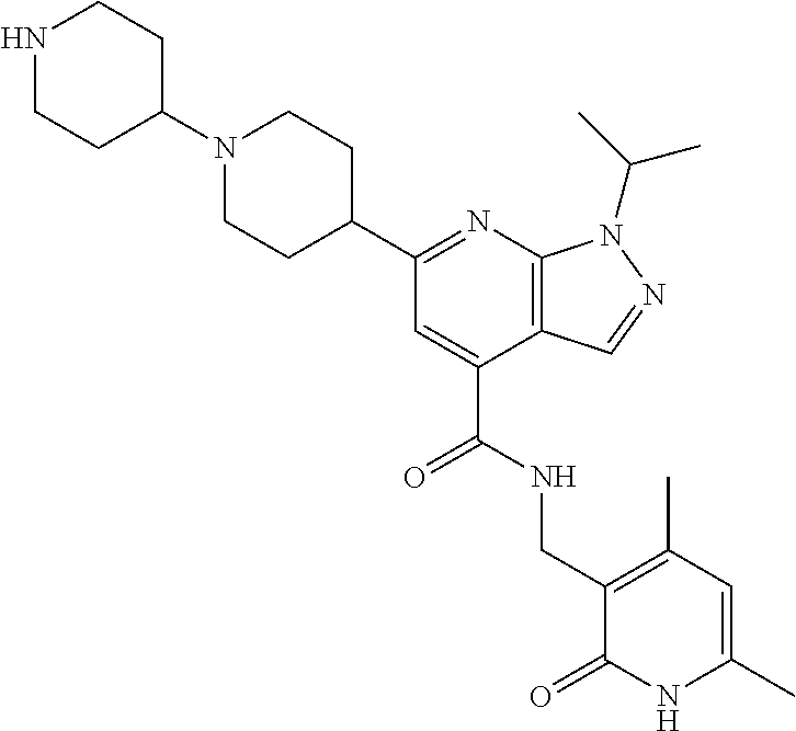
N1=C(C2CCN(C3CCNCC3)CC2)C=C(C(NCC2=C(C)C=C(C)NC2=O)=O)C2=C1N(C(C)C)N=C2
